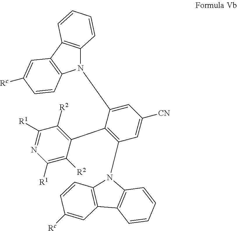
N1(C2=CC([CN])=CC(N3C4=C(C=CC=C4)C4=C3C=CC([Rc])=C4)=C2C2=C([R2])C([R1])=NC([R1])=C2[R2])C2=C(C3=C1C=CC([Rc])=C3)C=CC=C2
